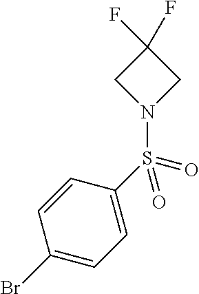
C1(Br)=CC=C(S(=O)(=O)N2CC(F)(F)C2)C=C1
